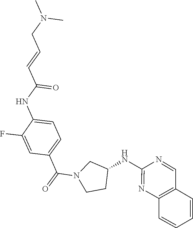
C1(NC(C=CCN(C)C)=O)=CC=C(C(=O)N2CCC(NC3=NC4=C(C=CC=C4)C=N3)C2)C=C1F
